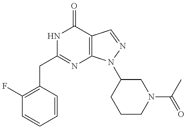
C1(CC2=NC3=C(C(=O)N2)C=NN3C2CCCN(C(C)=O)C2)=C(F)C=CC=C1
